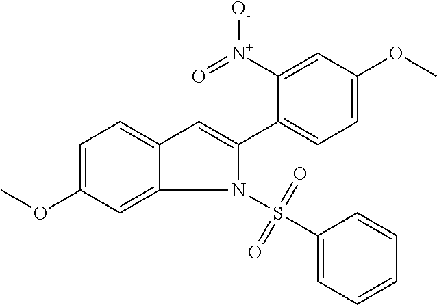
N1(S(C2=CC=CC=C2)(=O)=O)C(C2=CC=C(OC)C=C2[N+](=O)[O-])=CC2=CC=C(OC)C=C12
